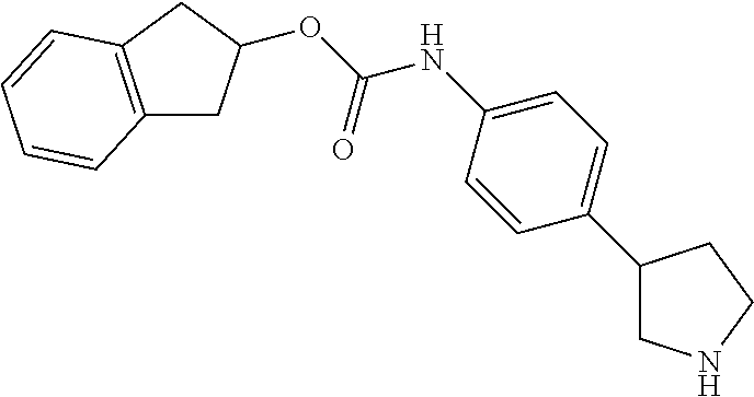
C12=C(CC(OC(NC3=CC=C(C4CNCC4)C=C3)=O)C1)C=CC=C2
